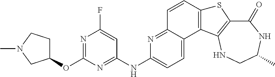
C1(=O)C2=C(NCC(C)N1)C1=C(S2)C=CC2=NC(NC3=NC(OC4CCN(C)C4)=NC(F)=C3)=CC=C12
